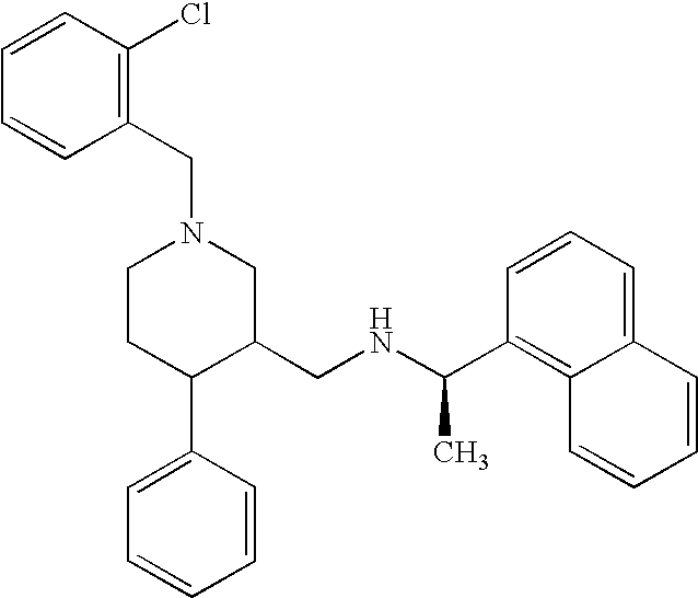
C1CC(C2=CC=CC=C2)C(CNC(C2=C3C(=CC=C2)C=CC=C3)C)CN1CC1=C(Cl)C=CC=C1
